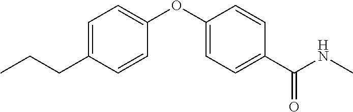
C1=C(CCC)C=CC(OC2=CC=C(C(NC)=O)C=C2)=C1
